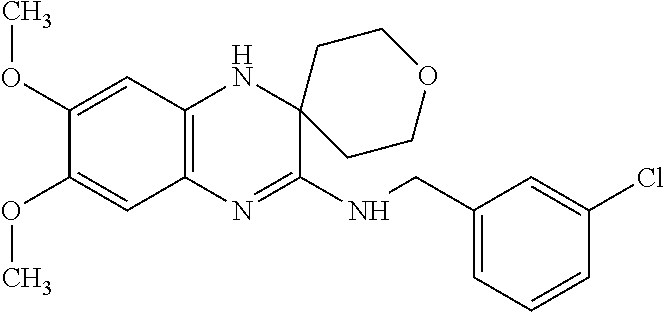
C1(OC)=CC2=C(C=C1OC)N=C(NCC1=CC=CC(Cl)=C1)C1(N2)CCOCC1
